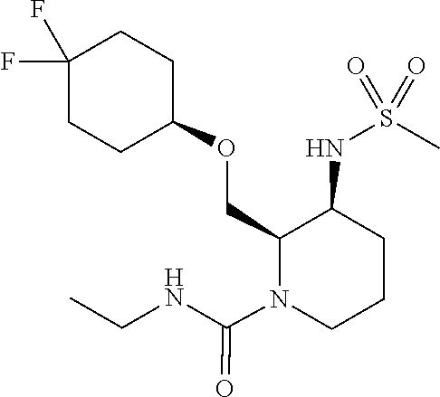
C1(F)(F)CCC(OCC2C(NS(C)(=O)=O)CCCN2C(NCC)=O)CC1
